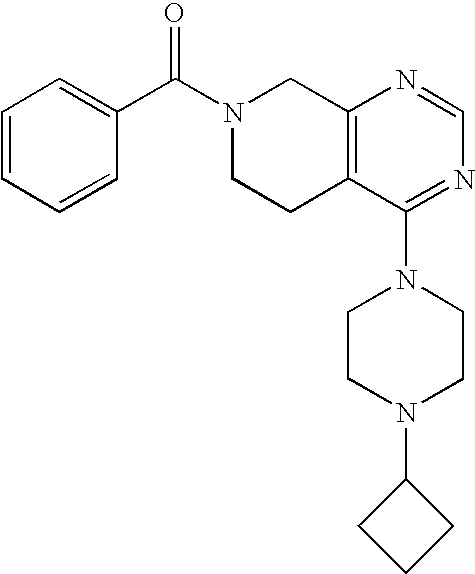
C1=CC=CC(C(N2CCC3=C(C2)N=CN=C3N2CCN(C3CCC3)CC2)=O)=C1
